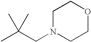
CC(CN1CCOCC1)(C)C
